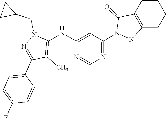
C1CC2=C(CC1)NN(C1=NC=NC(NC3=C(C)C(C4=CC=C(F)C=C4)=NN3CC3CC3)=C1)C2=O
